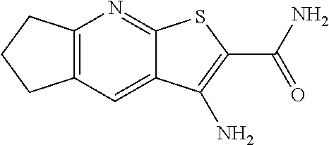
C12=C(C=C3C(=N1)SC(C(=O)N)=C3N)CCC2
